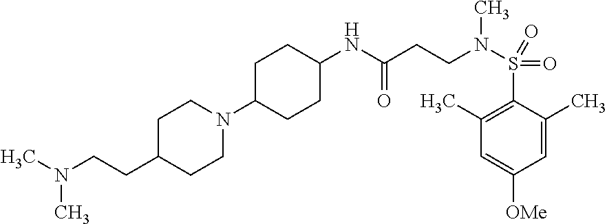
C1C(CCN(C)C)CCN(C2CCC(NC(CCN(S(C3=C(C)C=C([OMe])C=C3C)(=O)=O)C)=O)CC2)C1
